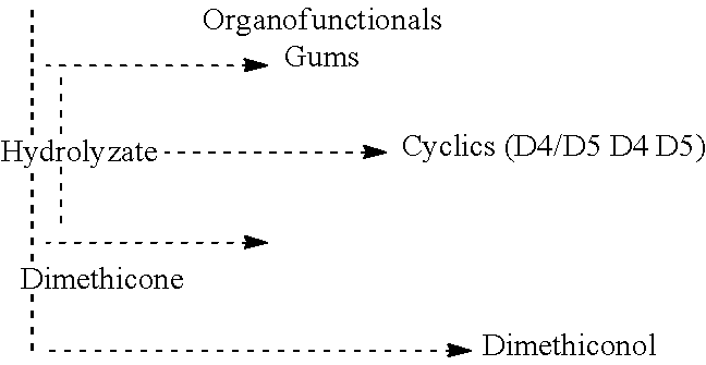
C[Hydrolyzate](C)(C)[Dimethicone]C
